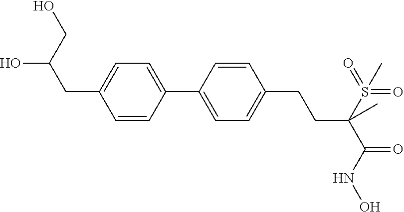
C1(C2=CC=C(CC(CO)O)C=C2)=CC=C(CCC(C(=O)NO)(S(=O)(=O)C)C)C=C1
